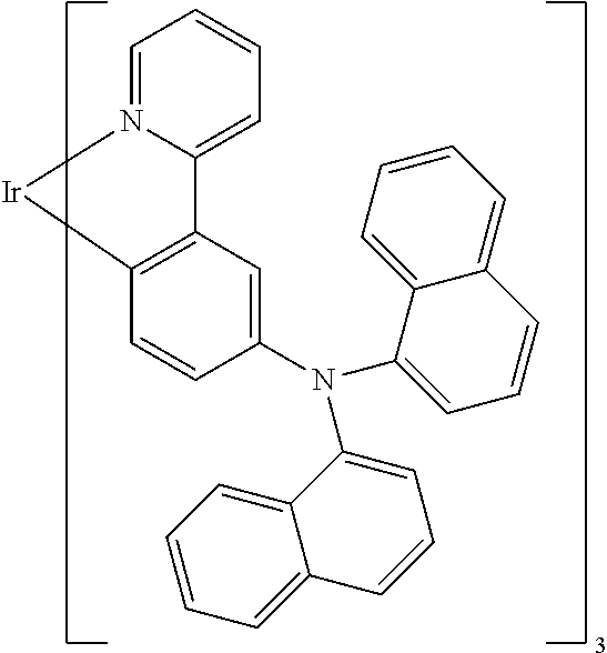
C1=N2C(=CC=C1)C1=C([Ir]2)C=CC(N(C2=CC=CC3=CC=CC=C23)C2=CC=CC3=CC=CC=C23)=C1
